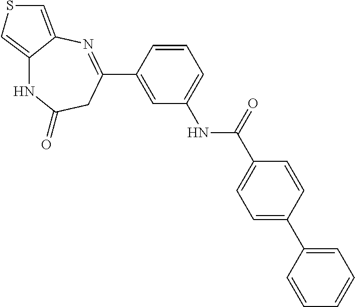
C1=CC(C2=NC3=CSC=C3NC(=O)C2)=CC(NC(C2=CC=C(C3=CC=CC=C3)C=C2)=O)=C1
